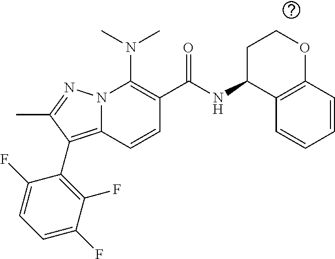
N12C(=C(C3=C(F)C(F)=CC=C3F)C(C)=N1)C=CC(C(=O)NC1C3=C(OCC1)C=CC=C3)=C2N(C)C
